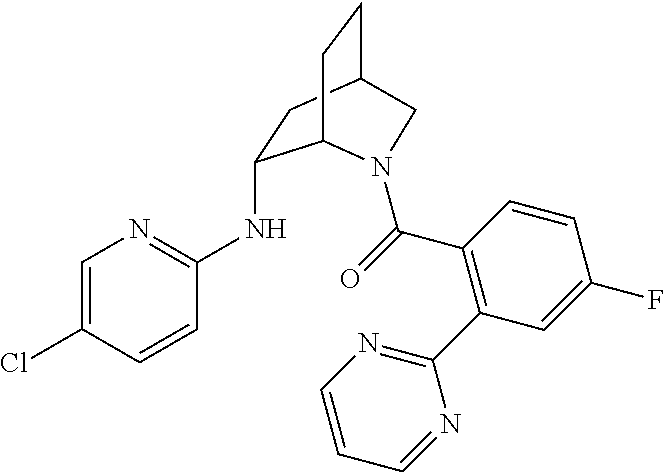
C1(NC2=NC=C(Cl)C=C2)CC2CCC1N(C(=O)C1=C(C3=NC=CC=N3)C=C(F)C=C1)C2
